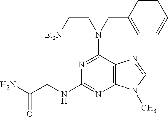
C(N)(CNC1=NC2=C(C(N(CC3=CC=CC=C3)CC[Et2N])=N1)N=CN2C)=O
